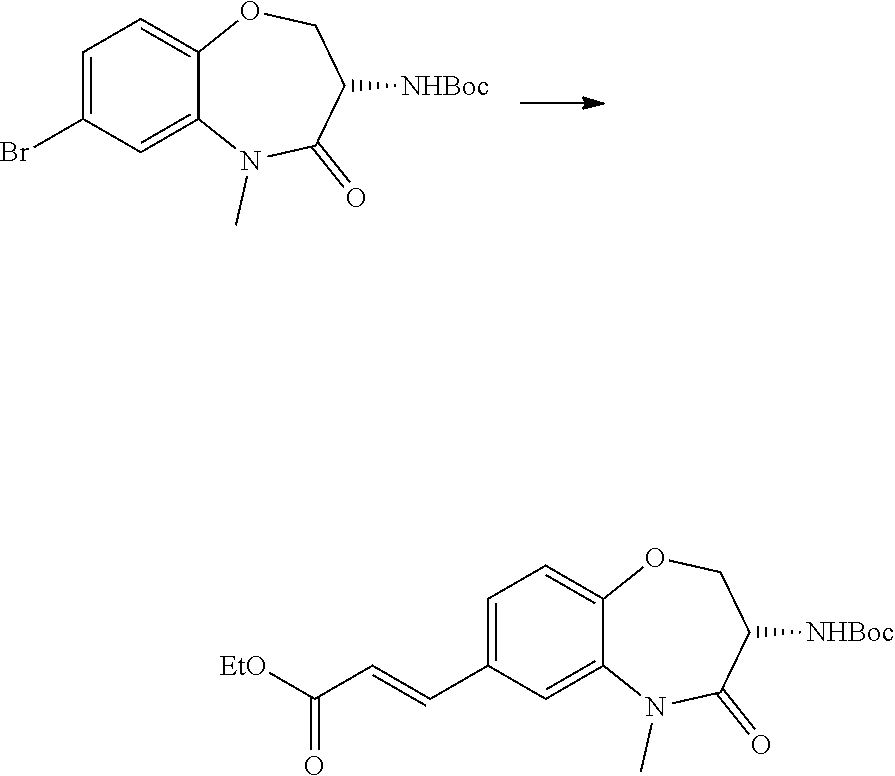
C1=C2OCC([NHBoc])C(=O)N(C)C2=CC(Br)=C1.C1(C=CC(=O)[EtO])=CC=C2OCC([NHBoc])C(=O)N(C)C2=C1
